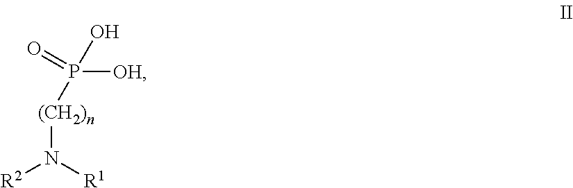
[(CH2)n](P([OH])(O)=O)N([R2])[R1]
